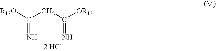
[R13O]C(CC([OR13])=N)=N.[2 HCl]
